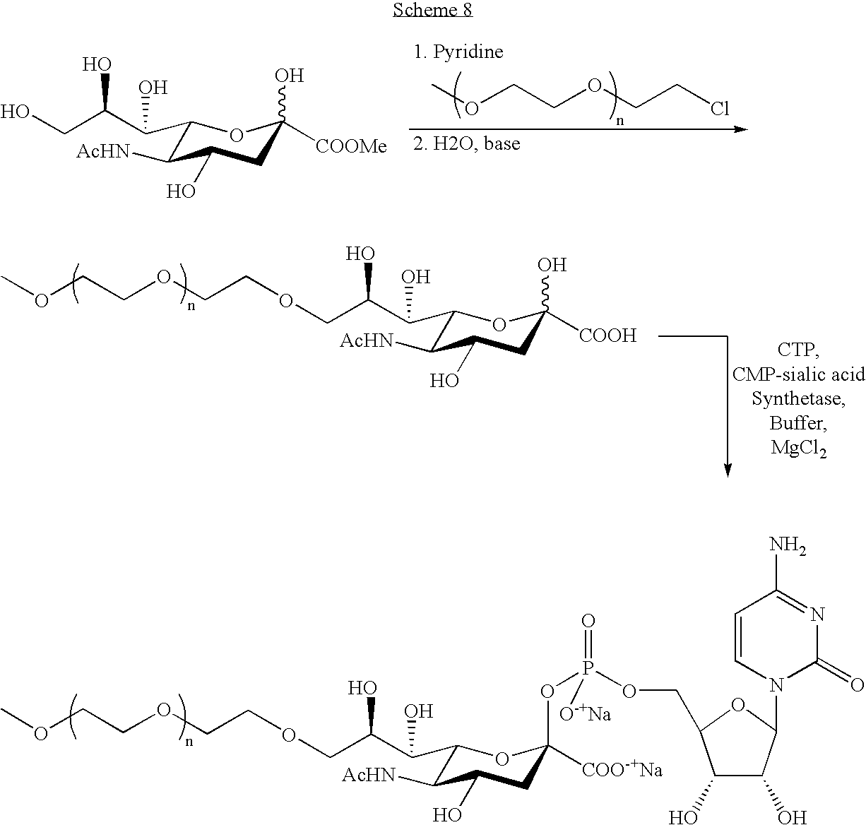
[COO-+Na]C1(OP(=O)(OCC2C(O)C(O)C(N3C(=O)N=C(N)C=C3)O2)[O-+Na])CC(O)C([AcHN])C(C(C(COCCOCCOC)O)O)O1.C1(C(C(CO)O)O)C([AcHN])C(O)CC([COOMe])(O)O1.COCCOCCCl.C1(C(C(COCCOCCOC)O)O)C([AcHN])C(O)CC([COOH])(O)O1
